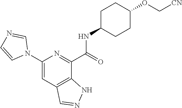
C1(N2C=NC=C2)=CC2=C(C(C(=O)NC3CCC(OC[CN])CC3)=N1)NN=C2
